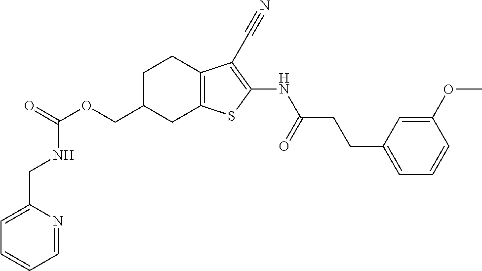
C(OCC1CC2=C(CC1)C(C#N)=C(NC(CCC1=CC=CC(OC)=C1)=O)S2)(=O)NCC1=CC=CC=N1
